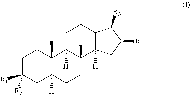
C1C([R2])([R1])CC2([H])C(C)(C1)C1([H])C([H])(CC2)C2([H])C(CC1)C([R3])C([R4])C2
